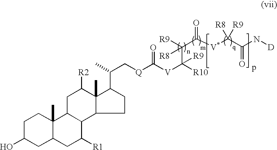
C1C(O)CC2C(C)(C1)C1C(C([R1])C2)C2C(C)(C([R2])C1)C(C(C)C[Q]C([V]C(C(C(=O)[V*]C(C(N[D])=O)([R8])[R9])([R8])[R9])([R10])[R9])=O)CC2
